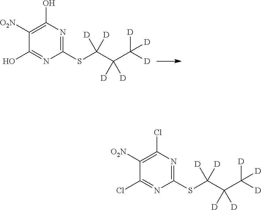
C1([O2N])=C(O)N=C(SC(C(C([D])([D])[D])([D])[D])([D])[D])N=C1O.C1([O2N])=C(Cl)N=C(SC(C(C([D])([D])[D])([D])[D])([D])[D])N=C1Cl
